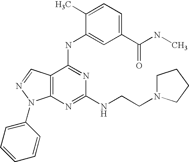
C12=C(C(NC3=CC(C(NC)=O)=CC=C3C)=NC(NCCN3CCCC3)=N1)C=NN2C1=CC=CC=C1
